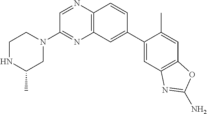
C12=C(C=C(C3=CC4=C(C=C3C)OC(N)=N4)C=C1)N=C(N1CCNC(C)C1)C=N2
